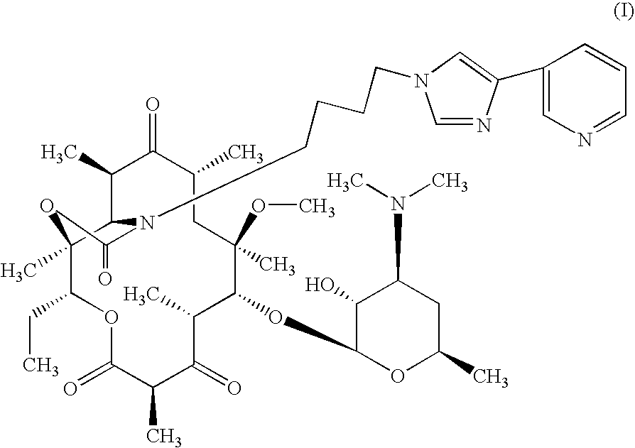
C12(C)C(C(C)C(=O)C(C)CC(OC)(C)C(OC3OC(C)CC(N(C)C)C3O)C(C)C(=O)C(C)C(=O)OC1CC)N(CCCCN1C=NC(C3=CN=CC=C3)=C1)C(=O)O2
